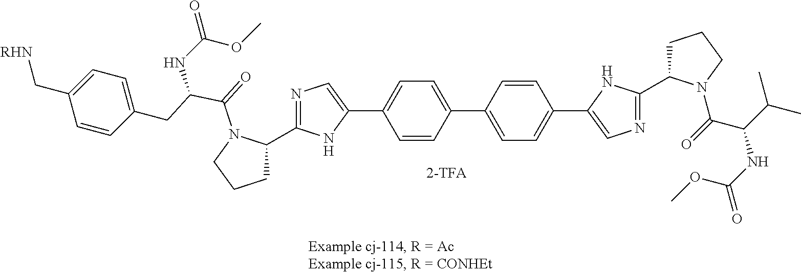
C1C(C2=NC=C(C3=CC=C(C4=CC=C(C5=CN=C(C6CCCN6C(=O)C(C(C)C)NC(=O)OC)N5)C=C4)C=C3)N2)N(C(=O)C(CC2=CC=C(C[RHN])C=C2)NC(=O)OC)CC1
